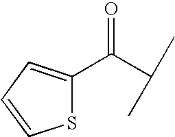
O=C(C(C)C)C1=CC=CS1
